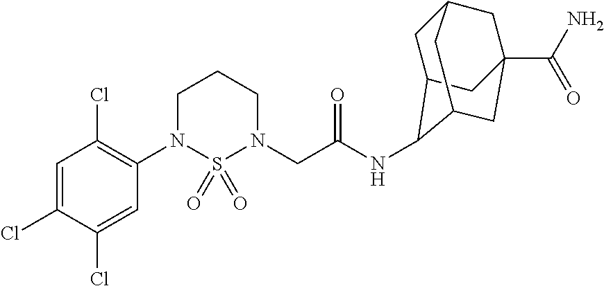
C1=C(Cl)C(Cl)=CC(N2S(=O)(=O)N(CC(NC3C4CC5CC(C(N)=O)(CC3C5)C4)=O)CCC2)=C1Cl
